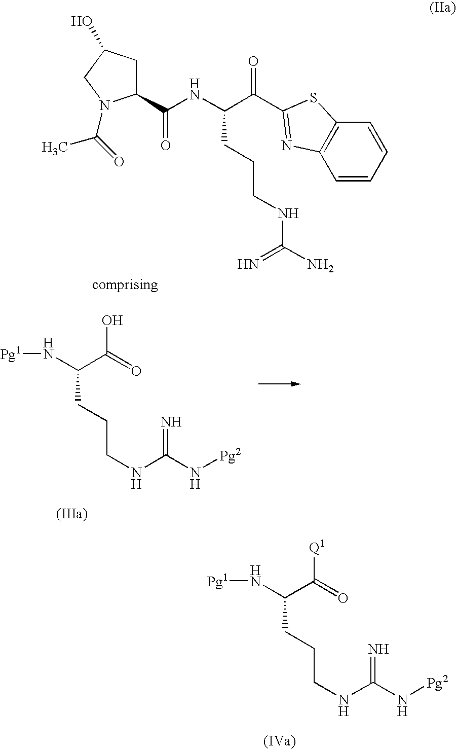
C1(C(NC(C(=O)C2=NC3=C(C=CC=C3)S2)CCCNC(N)=N)=O)CC(O)CN1C(=O)C.N(C(C(=O)O)CCCNC(N[Pg2])=N)[Pg1].N(C(C(=O)[Q1])CCCNC(N[Pg2])=N)[Pg1]
